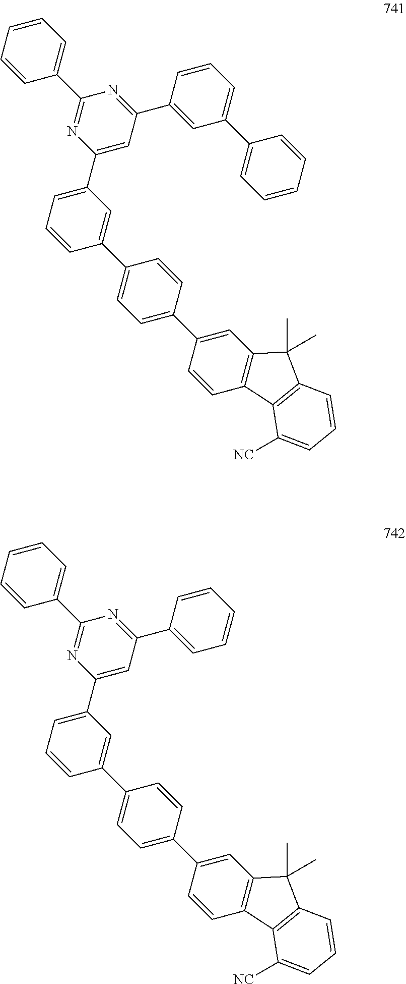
C1(C2=CC=CC(C3=CC=C(C4=CC5=C(C=C4)C4=C(C5(C)C)C=CC=C4[NC])C=C3)=C2)=CC(C2=CC(C3=CC=CC=C3)=CC=C2)=NC(C2=CC=CC=C2)=N1.C1(C2=CC=CC(C3=CC=C(C4=CC5=C(C=C4)C4=C(C5(C)C)C=CC=C4[NC])C=C3)=C2)=CC(C2=CC=CC=C2)=NC(C2=CC=CC=C2)=N1
